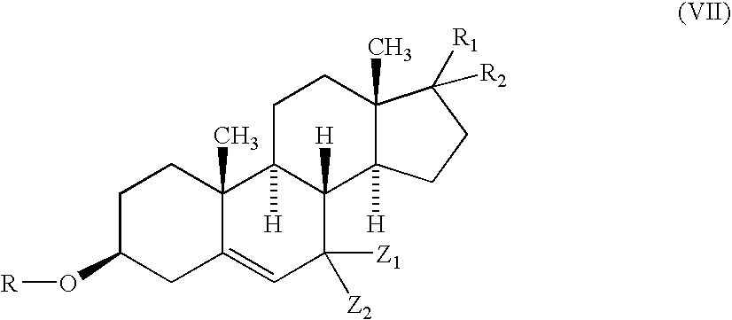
C1C(O[R])CC2=CC([Z2])([Z1])C3([H])C([H])(C2(C)C1)CCC1(C)C3([H])CCC1([R1])[R2]
